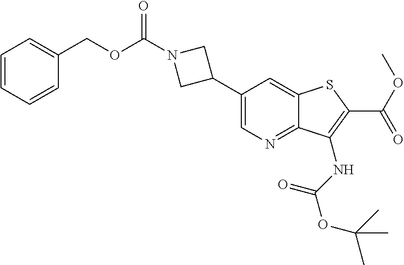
C1(C2CN(C(=O)OCC3=CC=CC=C3)C2)=CN=C2C(=C1)SC(C(OC)=O)=C2NC(=O)OC(C)(C)C
